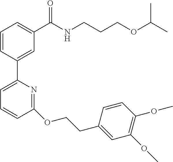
C1=CC(C2=CC=CC(OCCC3=CC(OC)=C(OC)C=C3)=N2)=CC(C(NCCCOC(C)C)=O)=C1
